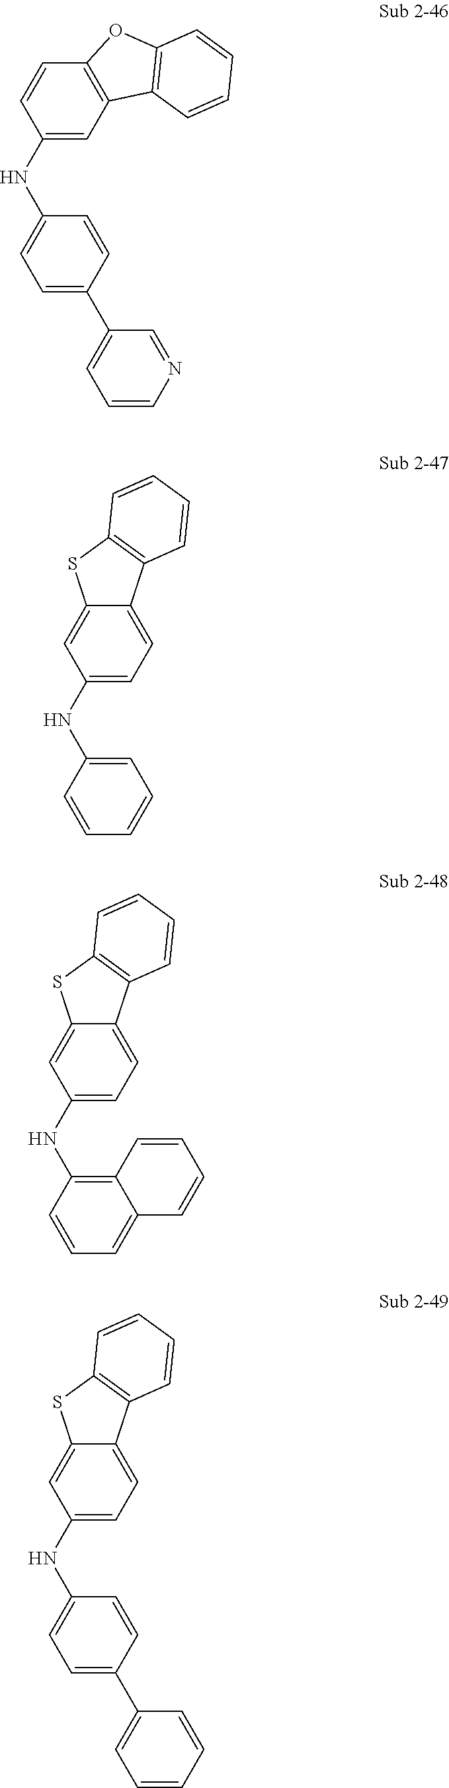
C1=CC(NC2=CC=C(C3=CC=CN=C3)C=C2)=CC2=C1OC1=C2C=CC=C1.C12=CC(NC3=CC=CC=C3)=CC=C1C1=C(S2)C=CC=C1.C12=CC(NC3=CC=C(C4=CC=CC=C4)C=C3)=CC=C1C1=C(S2)C=CC=C1.C12=CC(NC3=C4C(=CC=C3)C=CC=C4)=CC=C1C1=C(S2)C=CC=C1
